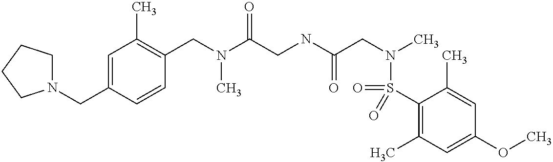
N1(CC2=CC(C)=C(CN(C(CNC(CN(C)S(C3=C(C)C=C(OC)C=C3C)(=O)=O)=O)=O)C)C=C2)CCCC1
